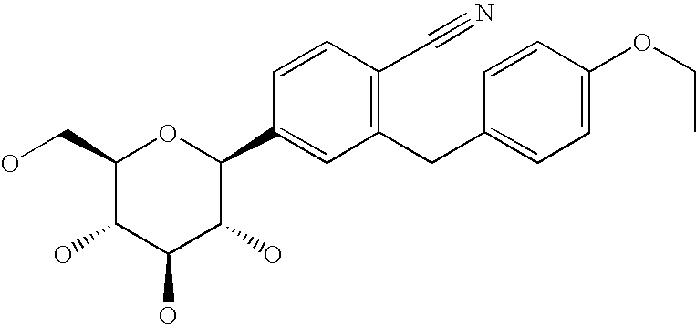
C1(CO)C(O)C(O)C(O)C(C2=CC(CC3=CC=C(OCC)C=C3)=C(C#N)C=C2)O1
